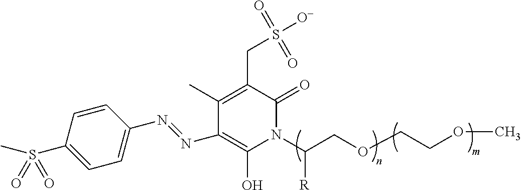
C1=CC(N=NC2=C(O)N(C(COCCOC)[R])C(=O)C(CS(=O)(=O)[O-])=C2C)=CC=C1S(C)(=O)=O
